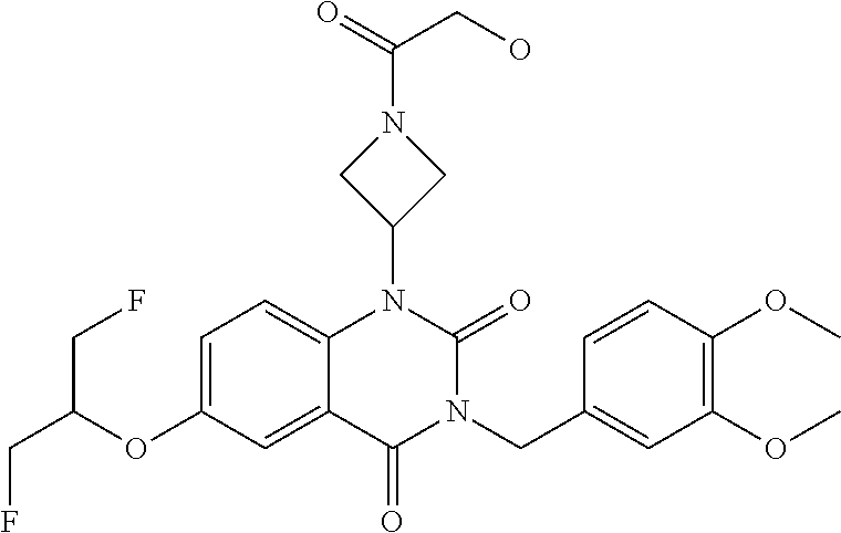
C12=CC=C(OC(CF)CF)C=C1C(=O)N(CC1=CC(OC)=C(OC)C=C1)C(=O)N2C1CN(C(=O)CO)C1
